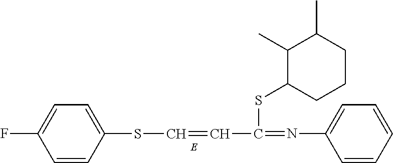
C1=CC(SC=CC(=NC2=CC=CC=C2)SC2CCCC(C)C2C)=CC=C1F
